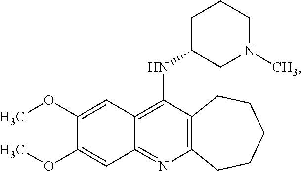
C12=C(N=C3C(=C1NC1CN(C)CCC1)C=C(OC)C(OC)=C3)CCCCC2
